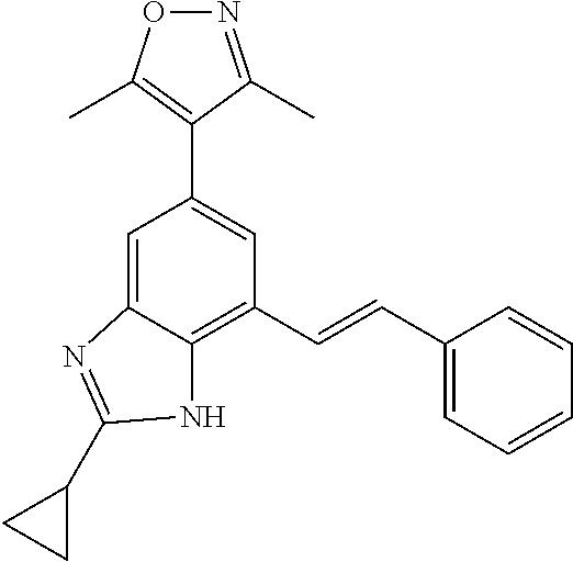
C1=C2C(=C(C=CC3=CC=CC=C3)C=C1C1=C(C)ON=C1C)NC(C1CC1)=N2
